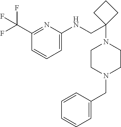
C1=CC(CN2CCN(C3(CNC4=CC=CC(C(F)(F)F)=N4)CCC3)CC2)=CC=C1
